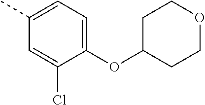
O(C1CCOCC1)C1=CC=C(C)C=C1Cl
